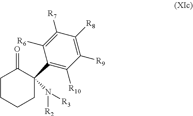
C1CCCC(C2=C([R10])C([R9])=C([R8])C([R7])=C2[R6])(N([R2])[R3])C1=O
